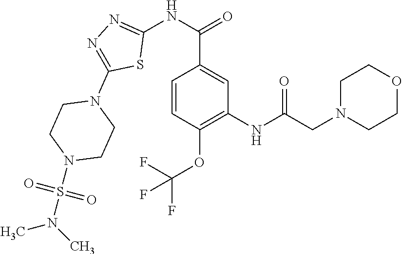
N(C1=NN=C(N2CCN(S(N(C)C)(=O)=O)CC2)S1)C(C1=CC(NC(CN2CCOCC2)=O)=C(OC(F)(F)F)C=C1)=O
